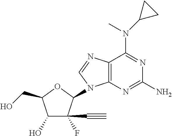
C12=C(N=C(N)N=C1N(C)C1CC1)N(C1OC(CO)C(O)C1(C#C)F)C=N2
